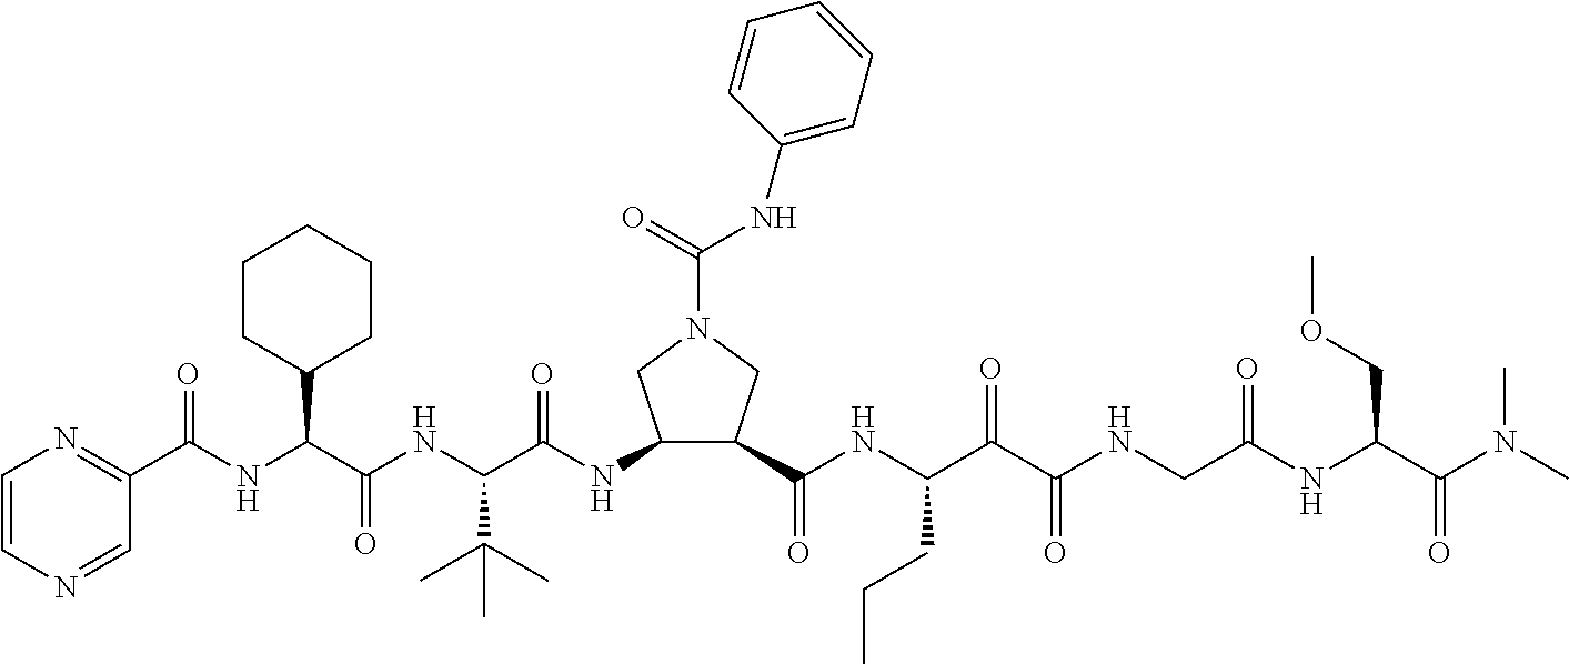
C1(C(NC(C(NC(C(=O)NC2C(C(=O)NC(C(C(NCC(NC(C(N(C)C)=O)COC)=O)=O)=O)CCC)CN(C(=O)NC3=CC=CC=C3)C2)C(C)(C)C)=O)C2CCCCC2)=O)=NC=CN=C1
